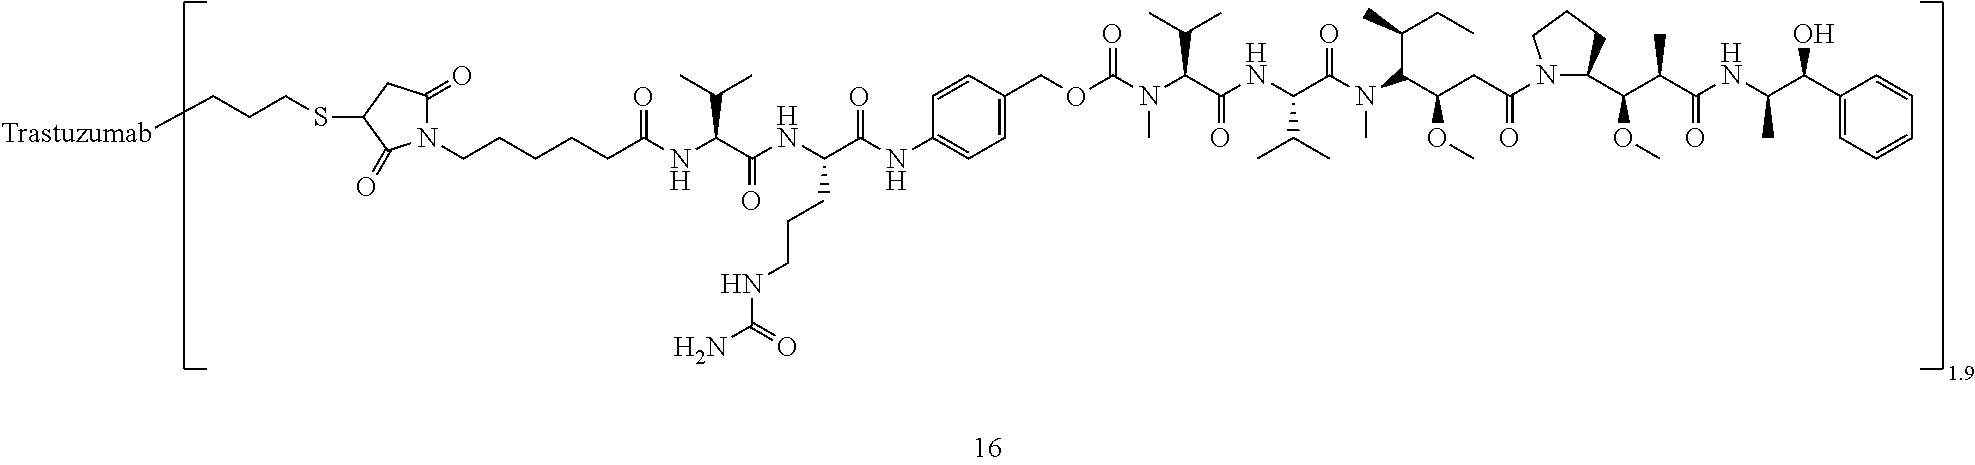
N1(CCCCCC(NC(C(NC(C(NC2=CC=C(COC(N(C(C(NC(C(C)C)C(=O)N(C)C(C(OC)CC(=O)N3C(C(C(C(NC(C(C4=CC=CC=C4)O)C)=O)C)OC)CCC3)C(CC)C)=O)C(C)C)C)=O)C=C2)=O)CCCNC(N)=O)=O)C(C)C)=O)C(=O)CC(SCCC[Trastuzumab])C1=O
